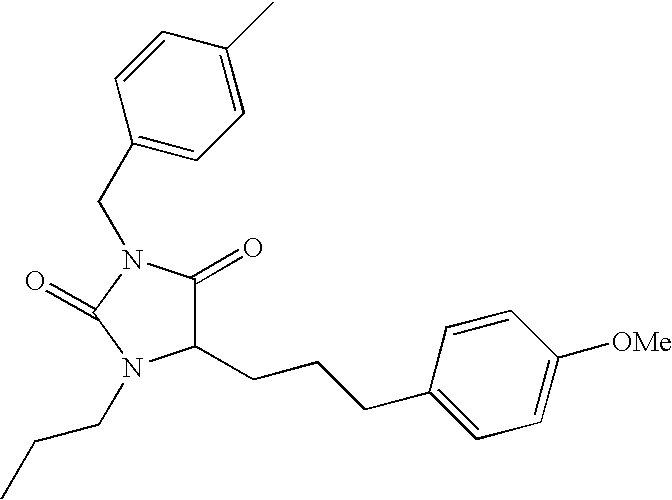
C1(=O)C(CCCC2=CC=C([OMe])C=C2)N(CCC)C(=O)N1CC1=CC=C(C)C=C1
